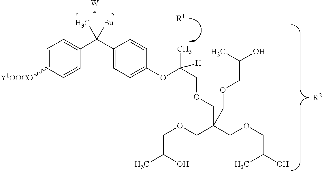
C1=C([Y1OOCO])C=CC(C(C2=CC=C(OC(COCC(COCC(C)O)(COCC(O)C)COCC(C)O)(C)[H])C=C2)([Bu])C)=C1.[W].[R2].[R1]
